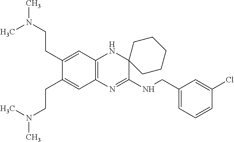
C1(CCN(C)C)=CC2=C(C=C1CCN(C)C)N=C(NCC1=CC=CC(Cl)=C1)C1(N2)CCCCC1
